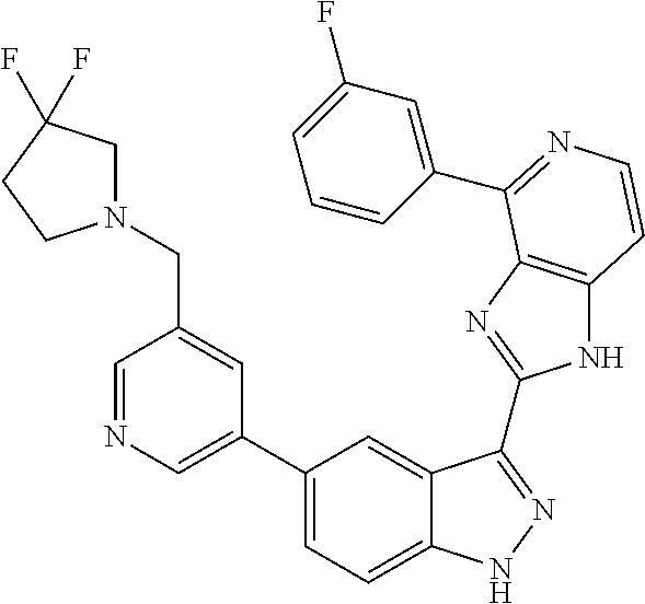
C1(C2=CN=CC(CN3CC(F)(F)CC3)=C2)=CC=C2C(=C1)C(C1=NC3=C(N1)C=CN=C3C1=CC(F)=CC=C1)=NN2
